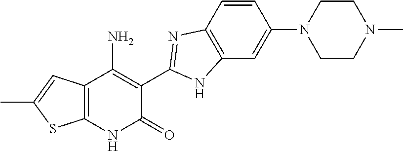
C1=CC2=C(C=C1N1CCN(C)CC1)NC(C1=C(N)C3=C(NC1=O)SC(C)=C3)=N2
